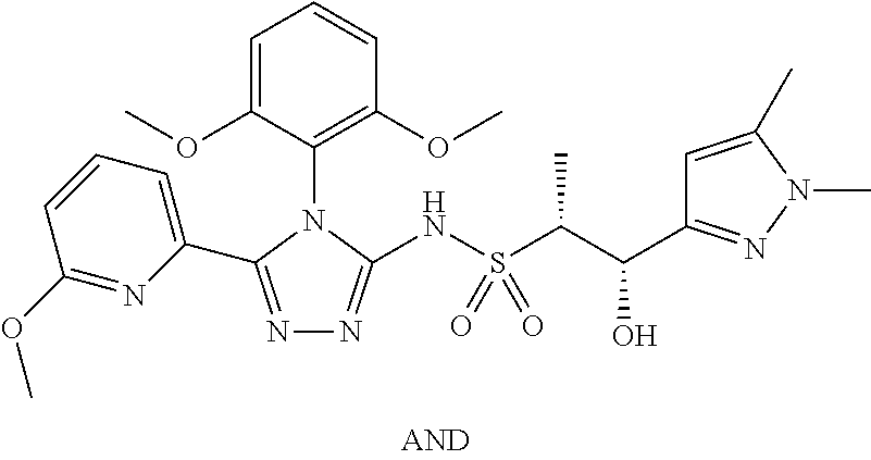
C1=C(OC)C(N2C(C3=CC=CC(OC)=N3)=NN=C2NS(C(C)C(O)C2=NN(C)C(C)=C2)(=O)=O)=C(OC)C=C1
